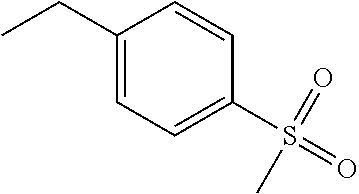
CCC1=CC=C(S(=O)(=O)C)C=C1
